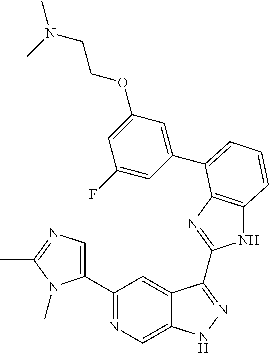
C1(C2=NC=C3C(=C2)C(C2=NC4=C(N2)C=CC=C4C2=CC(OCCN(C)C)=CC(F)=C2)=NN3)=CN=C(C)N1C
